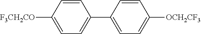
C1([F3CH2CO])=CC=C(C2=CC=C([OCH2CF3])C=C2)C=C1
